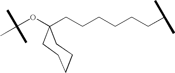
C(OC1(CCCCCCC(C)C)CCCCC1)(C)(C)C
